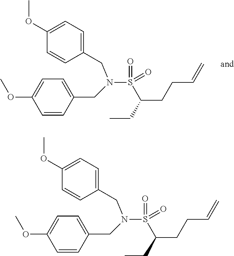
C1=CC(CN(S(=O)(C(CC)CCC=C)=O)CC2=CC=C(OC)C=C2)=CC=C1OC.C1=CC(CN(S(=O)(C(CC)CCC=C)=O)CC2=CC=C(OC)C=C2)=CC=C1OC
